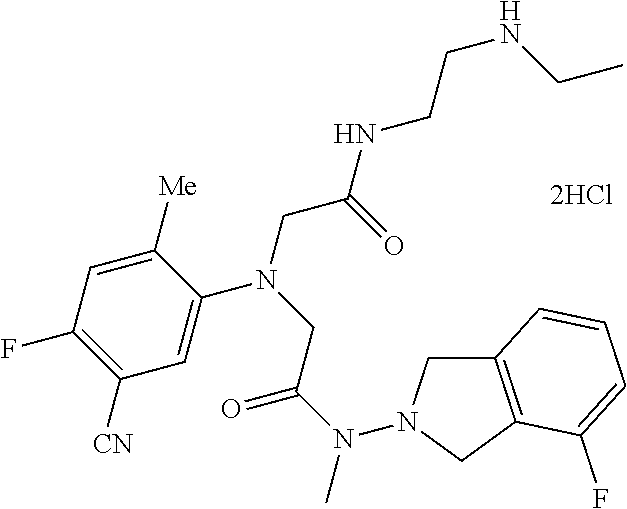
[2HCl].N(C)(C(=O)CN(CC(=O)NCCNCC)C1=CC([CN])=C(F)C=C1[Me])N1CC2=C(C1)C(F)=CC=C2
